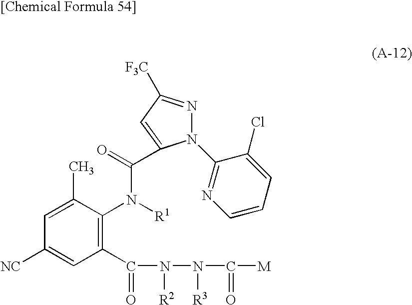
C1(C(=O)N([R2])N([R3])C(=O)[M])=C(N([R1])C(=O)C2=CC([F3C])=NN2C2=NC=CC=C2Cl)C(C)=CC([NC])=C1
